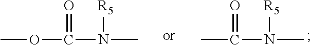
O(C(N(C)[R5])=O)C.C(N(C)[R5])(C)=O
